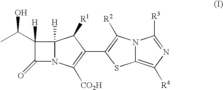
CC(C1([H])C(=O)N2C1([H])C([R1])C(C1=C([R2])N3C(=C([R4])N=C3[R3])S1)=C2[CO2H])O
